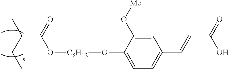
C1(O[C6H12]OC(C(CC)(C)C)=O)=CC=C(C=CC(=O)O)C=C1O[Me]
